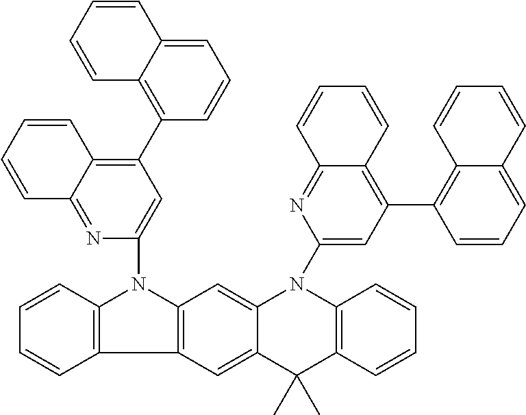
C12=C(C3=C(N1C1=CC(C4=C5C(=CC=C4)C=CC=C5)=C4C(=N1)C=CC=C4)C=C1C(=C3)C(C)(C)C3=C(N1C1=CC(C4=C5C(=CC=C4)C=CC=C5)=C4C(=N1)C=CC=C4)C=CC=C3)C=CC=C2
